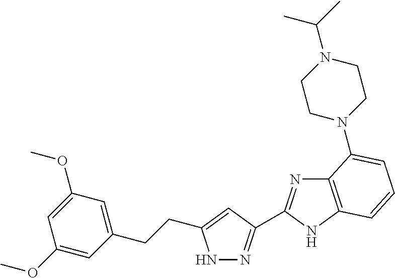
N1N=C(C2=NC3=C(N2)C=CC=C3N2CCN(C(C)C)CC2)C=C1CCC1=CC(OC)=CC(OC)=C1
